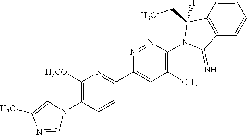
C1([H3CO])=C(N2C=NC(C)=C2)C=CC(C2=CC(C)=C(N3C(CC)([H])C4=C(C=CC=C4)C3=N)N=N2)=N1
